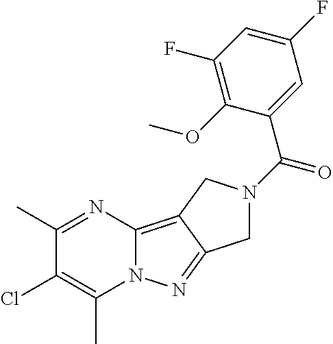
C1(C)=NC2=C3C(=NN2C(C)=C1Cl)CN(C(C1=CC(F)=CC(F)=C1OC)=O)C3
